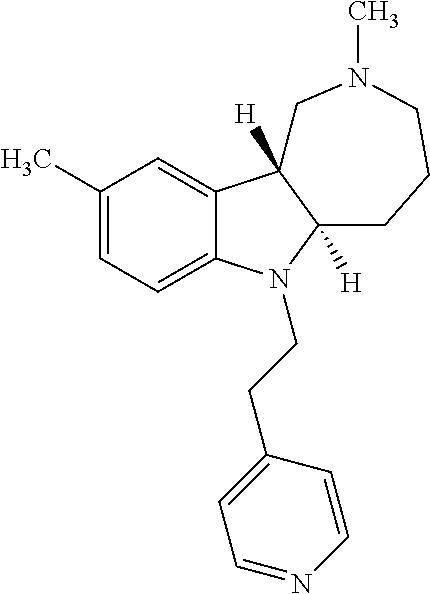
C1(C)=CC=C2C(=C1)C1([H])C([H])(N2CCC2=CC=NC=C2)CCCN(C)C1
